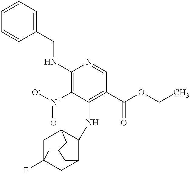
N(C1=C([N+](=O)[O-])C(NC2C3CC4(F)CC2CC(C4)C3)=C(C(=O)OCC)C=N1)CC1=CC=CC=C1
